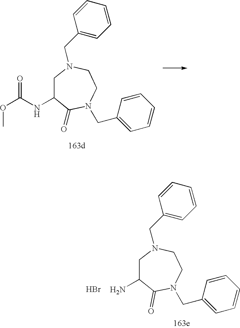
NC1C(=O)N(CC2=CC=CC=C2)CCN(CC2=CC=CC=C2)C1.Br.O(C)C(NC1C(=O)N(CC2=CC=CC=C2)CCN(CC2=CC=CC=C2)C1)=O
